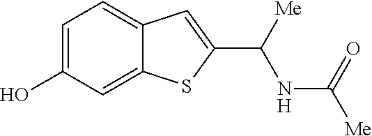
C1=C(O)C=C2C(=C1)C=C(C([Me])NC([Me])=O)S2
